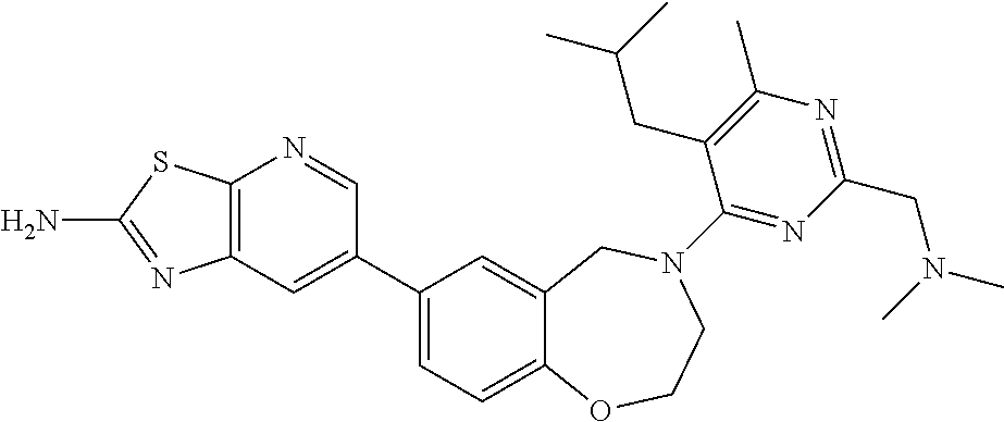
C12=C(C=C(C3=CC=C4C(=C3)CN(C3=NC(CN(C)C)=NC(C)=C3CC(C)C)CCO4)C=N1)N=C(N)S2
